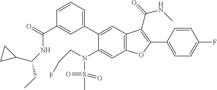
C1=CC(C2=C(C(=O)NC)C3=C(C=C(N(CCF)S(C)(=O)=O)C(C4=CC=CC(C(NC(C5CC5)CC)=O)=C4)=C3)O2)=CC=C1F
